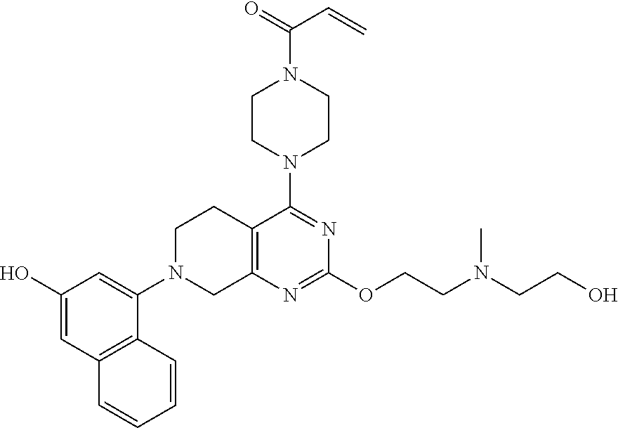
C12=C(N=C(OCCN(CCO)C)N=C1N1CCN(C(=O)C=C)CC1)CN(C1=CC(O)=CC3=C1C=CC=C3)CC2
